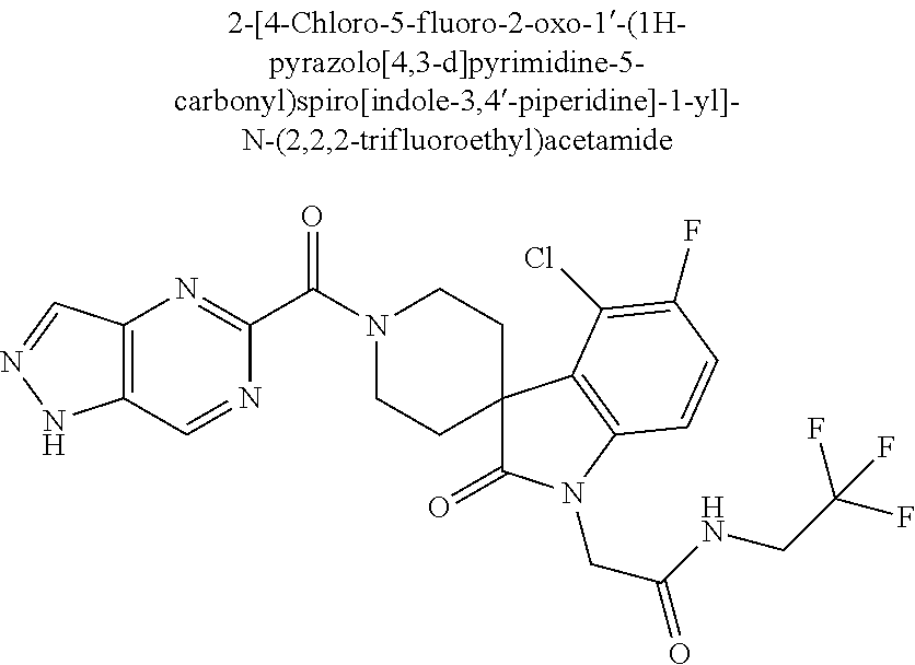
C12=C(C=NC(C(N3CCC4(C(=O)N(CC(=O)NCC(F)(F)F)C5=C4C(Cl)=C(F)C=C5)CC3)=O)=N1)NN=C2
